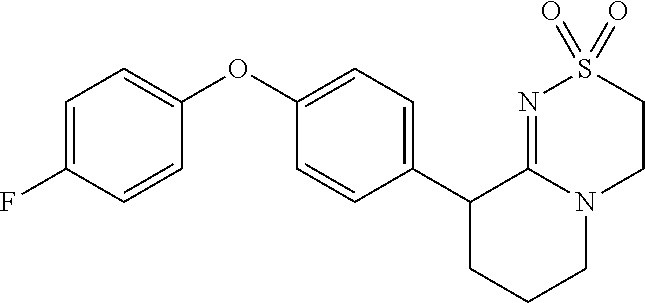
C1(OC2=CC=C(F)C=C2)=CC=C(C2CCCN3C2=NS(=O)(=O)CC3)C=C1
